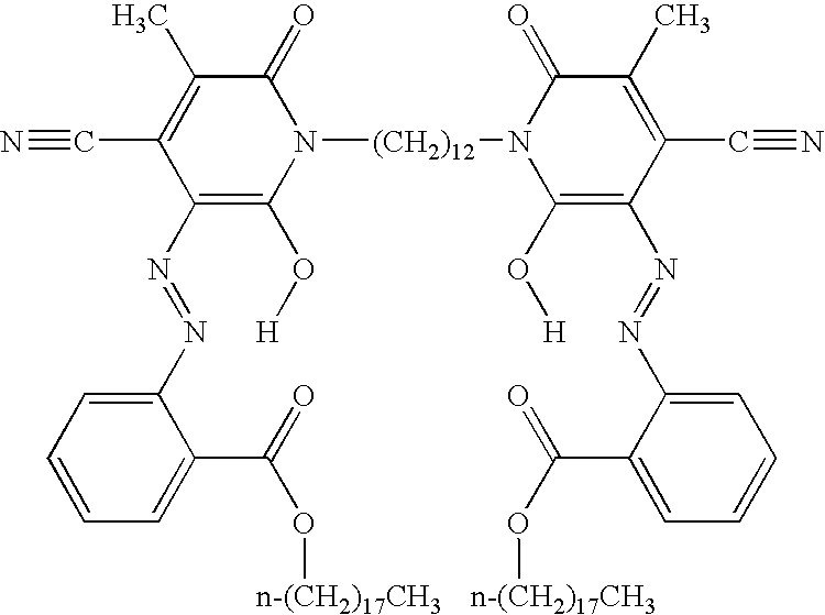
C1(C#N)=C(C)C(=O)N([(CH2)12]N2C(O[H])=C(N=NC3=CC=CC=C3C(=O)O[n-(CH2)17CH3])C(C#N)=C(C)C2=O)C(O[H])=C1N=NC1=CC=CC=C1C(=O)O[n-(CH2)17CH3]
